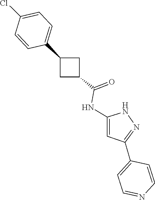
N1C(NC(C2CC(C3=CC=C(Cl)C=C3)C2)=O)=CC(C2=CC=NC=C2)=N1
